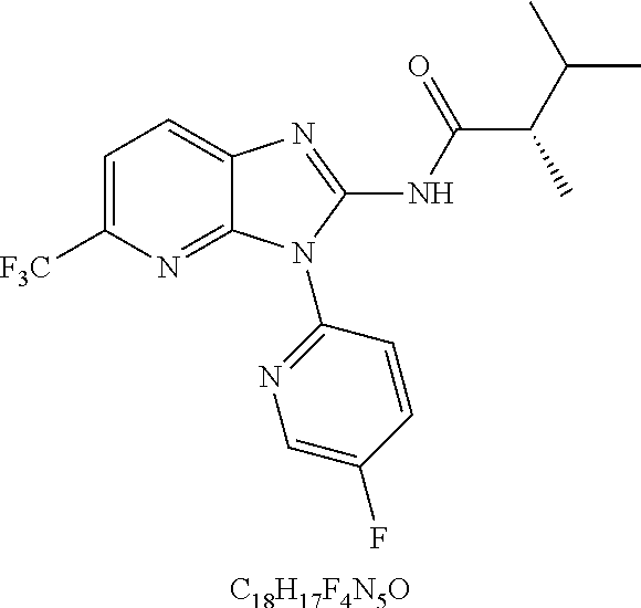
[C18H17F4N5O].C1=C([F3C])N=C2C(=C1)N=C(NC(C(C(C)C)C)=O)N2C1=NC=C(F)C=C1
